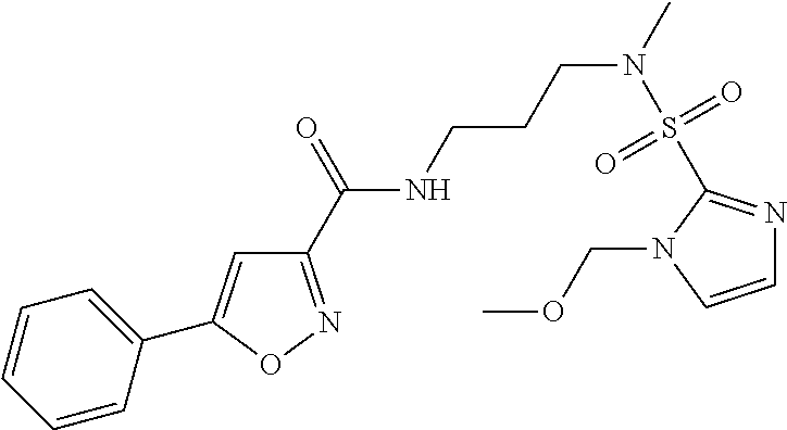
C1=CC(C2=CC(C(=O)NCCCN(C)S(=O)(=O)C3=NC=CN3COC)=NO2)=CC=C1
